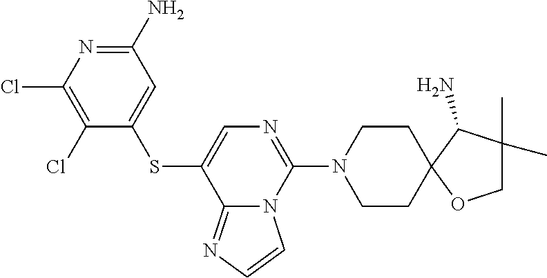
C1(N)=NC(Cl)=C(Cl)C(SC2=CN=C(N3CCC4(CC3)OCC(C)(C)C4N)N3C2=NC=C3)=C1
